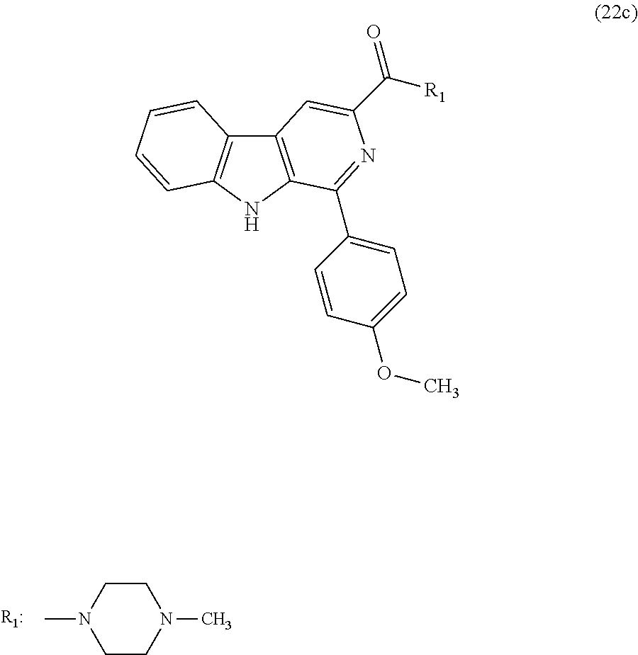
CN1CCN(C)CC1.C12=C(NC3=C1C=CC=C3)C(C1=CC=C(OC)C=C1)=NC(C(=O)[R1])=C2
